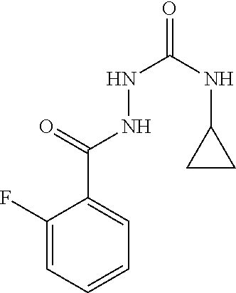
C1(F)=CC=CC=C1C(=O)NNC(=O)NC1CC1
